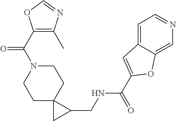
C1N(C(C2=C(C)N=CO2)=O)CCC2(C1)CC2CNC(C1=CC2=CC=NC=C2O1)=O
